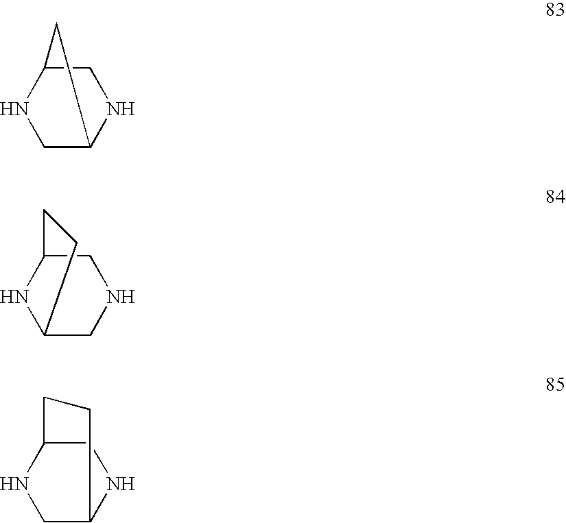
C1C2NCC(N1)C2.C1NCC2NC1CC2.C1C2NCC(N1)CC2
